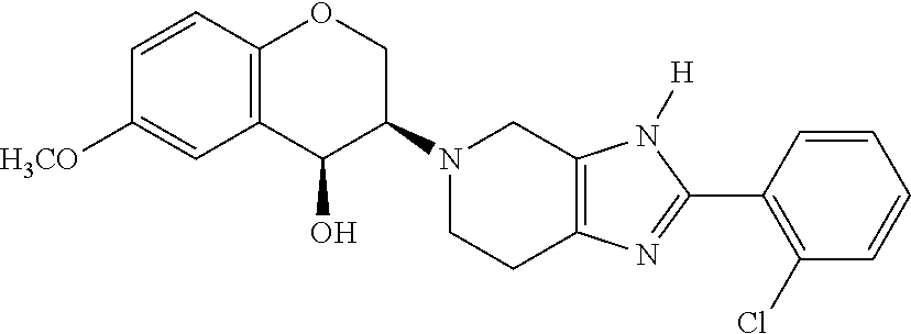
C12=C(C(O)C(N3CCC4=C(C3)N([H])C(C3=C(Cl)C=CC=C3)=N4)CO1)C=C([H3CO])C=C2
